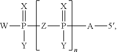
[W]P([Z]P([A][5])(=[X])[Y])([Y])=[X]
